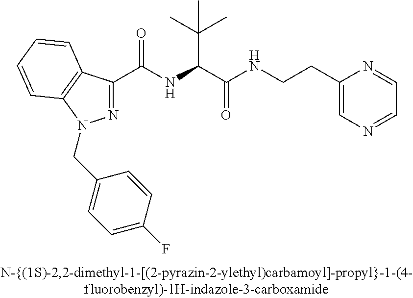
C(=O)(NC(C(C)(C)C)C(=O)NCCC1=CN=CC=N1)C1=NN(CC2=CC=C(F)C=C2)C2=C1C=CC=C2
